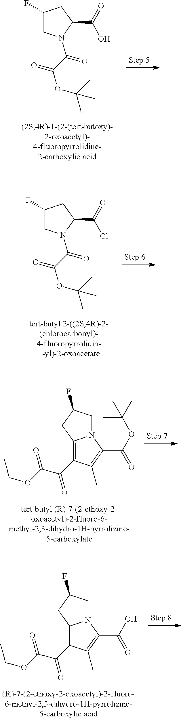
C1(F)CN(C(C(=O)OC(C)(C)C)=O)C(C(=O)O)C1.C1(F)CN(C(C(=O)OC(C)(C)C)=O)C(C(=O)Cl)C1.N12CC(F)CC1=C(C(=O)C(=O)OCC)C(C)=C2C(=O)OC(C)(C)C.N12CC(F)CC1=C(C(=O)C(=O)OCC)C(C)=C2C(=O)O
